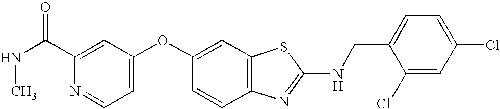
C1(C(NC)=O)=CC(OC2=CC3=C(C=C2)N=C(NCC2=CC=C(Cl)C=C2Cl)S3)=CC=N1
